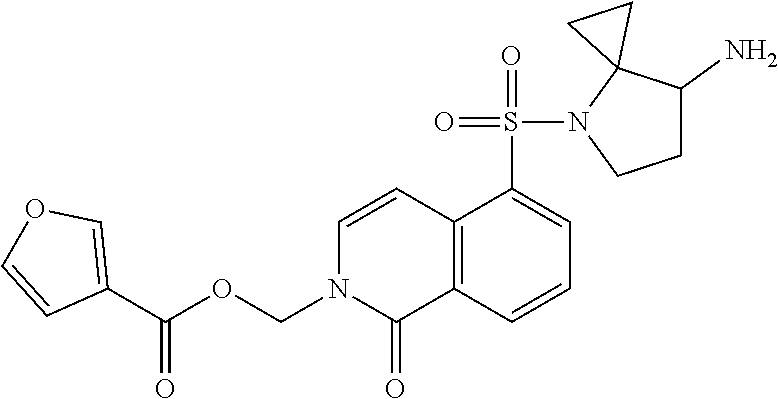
C1C(N)C2(N(S(=O)(=O)C3=CC=CC4=C3C=CN(COC(C3=COC=C3)=O)C4=O)C1)CC2
